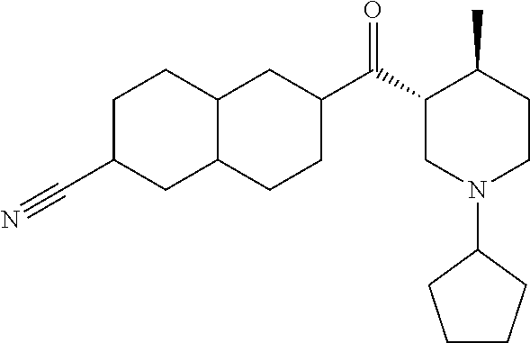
C1C(C#N)CC2C(C1)CC(C(C1CN(C3CCCC3)CCC1C)=O)CC2
